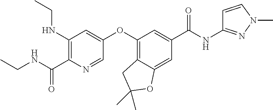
C1(NCC)=C(C(=O)NCC)N=CC(OC2=C3C(=CC(C(NC4=NN(C)C=C4)=O)=C2)OC(C)(C)C3)=C1
